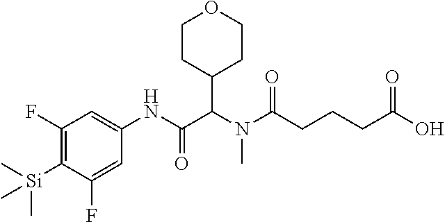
C1(F)=C([Si](C)(C)C)C(F)=CC(NC(C(N(C(CCCC(O)=O)=O)C)C2CCOCC2)=O)=C1
